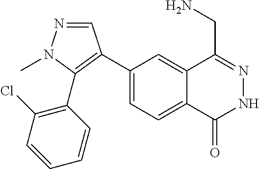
C1(C2=C(C3=C(Cl)C=CC=C3)N(C)N=C2)=CC=C2C(=C1)C(CN)=NNC2=O
